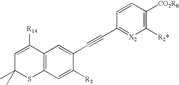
C1=C([R14])C2=C(SC1(C)C)C=C([R2])C(C#CC1=[X2]C([R2*])=C([CO2R8])C=C1)=C2
